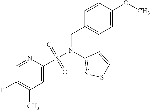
C1=NC(S(N(C2=NSC=C2)CC2=CC=C(OC)C=C2)(=O)=O)=CC(C)=C1F
